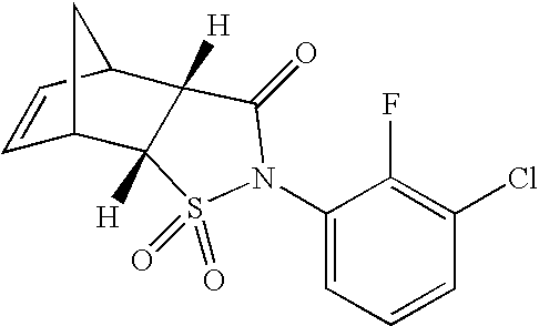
C1=CC2C3([H])C([H])(C1C2)S(=O)(=O)N(C1=CC=CC(Cl)=C1F)C3=O
